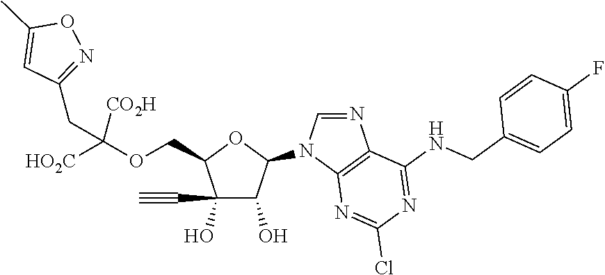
C(C1C(O)(C#C)C(O)C(N2C=NC3=C2N=C(Cl)N=C3NCC2=CC=C(F)C=C2)O1)OC([HO2C])([CO2H])CC1=NOC(C)=C1
